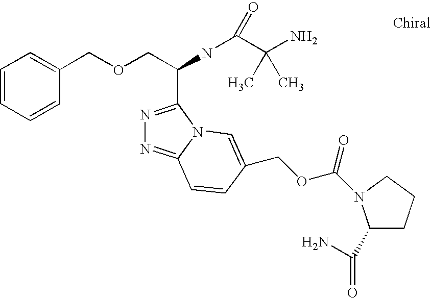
C1=CC=CC(COCC(C2=NN=C3N2C=C(COC(=O)N2C(C(N)=O)CCC2)C=C3)NC(C(N)(C)C)=O)=C1
